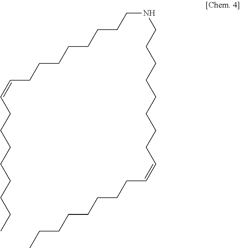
C(NCCCCCCCCC=CCCCCCCCC)CCCCCCCC=CCCCCCCCC
